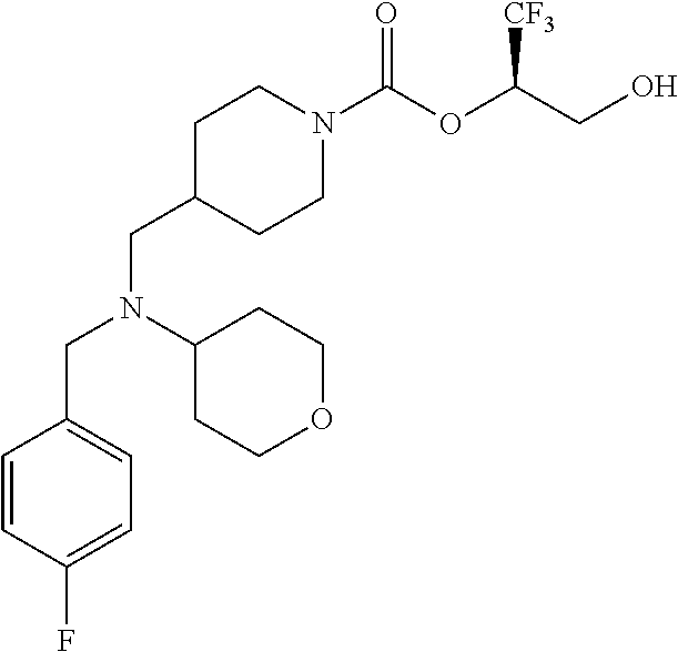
C(C1CCN(C(OC(CO)[CF3])=O)CC1)N(C1CCOCC1)CC1=CC=C(F)C=C1
